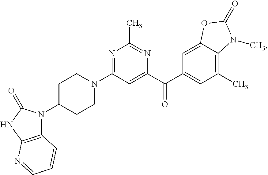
N1=C(N2CCC(N3C4=C(NC3=O)N=CC=C4)CC2)C=C(C(C2=CC(C)=C3C(=C2)OC(=O)N3C)=O)N=C1C
